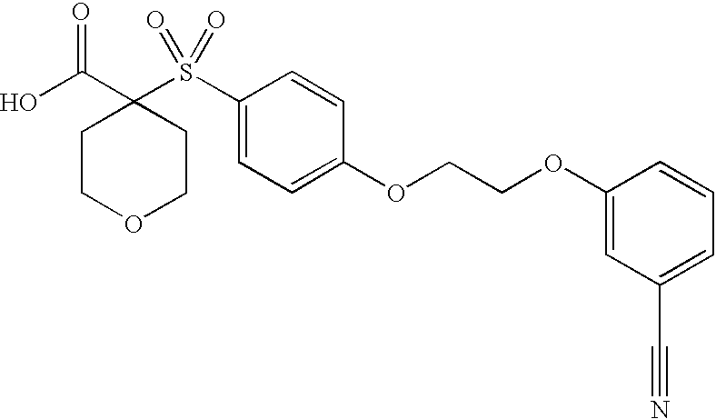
OC(C1(S(C2=CC=C(OCCOC3=CC(C#N)=CC=C3)C=C2)(=O)=O)CCOCC1)=O
